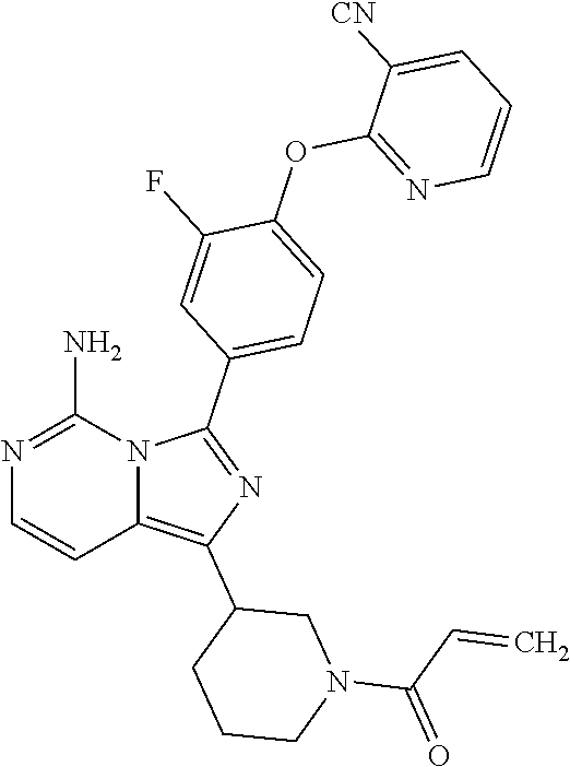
N1=C(N)N2C(=C(C3CCCN(C(C=C)=O)C3)N=C2C2=CC=C(OC3=NC=CC=C3[CN])C(F)=C2)C=C1
